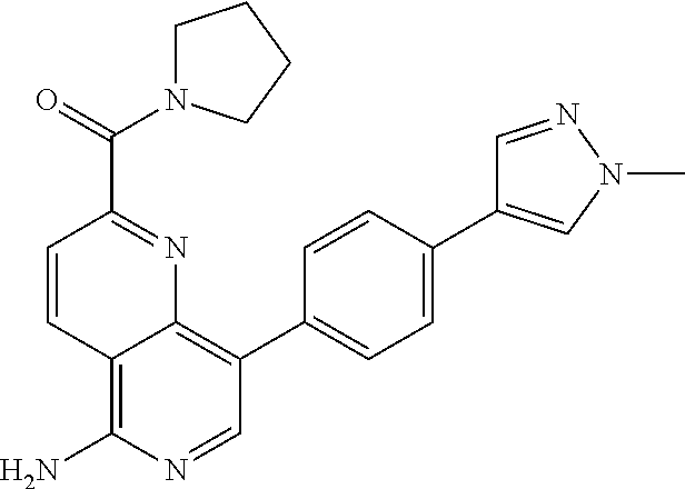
C1=CC(C(=O)N2CCCC2)=NC2=C(C3=CC=C(C4=CN(C)N=C4)C=C3)C=NC(N)=C12
